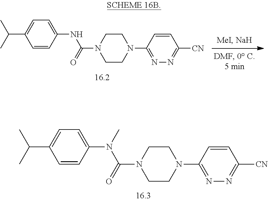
N1=C(N2CCN(C(N(C3=CC=C(C(C)C)C=C3)C)=O)CC2)C=CC([CN])=N1.N1=C(N2CCN(C(NC3=CC=C(C(C)C)C=C3)=O)CC2)C=CC([CN])=N1
